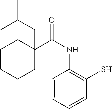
C1=CC=CC(S)=C1NC(=O)C1(CC(C)C)CCCCC1
